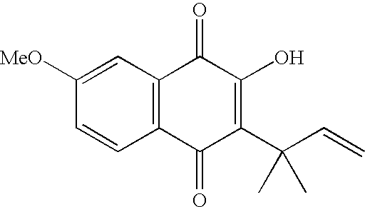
C1=C([MeO])C=CC2=C1C(=O)C(O)=C(C(C=C)(C)C)C2=O
